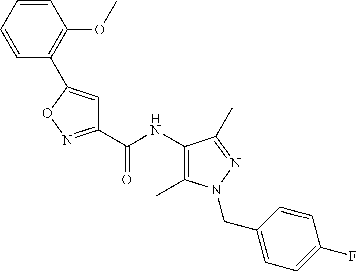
C1(C(NC2=C(C)N(CC3=CC=C(F)C=C3)N=C2C)=O)=NOC(C2=C(OC)C=CC=C2)=C1
